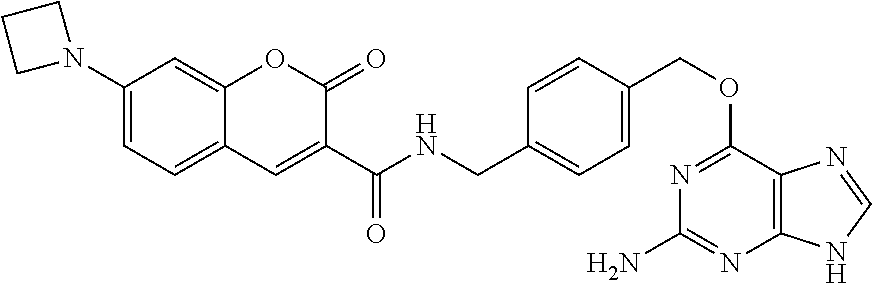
C1(N2CCC2)=CC=C2C(=C1)OC(=O)C(C(=O)NCC1=CC=C(COC3=NC(N)=NC4=C3N=CN4)C=C1)=C2
